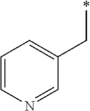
C1=CN=CC(C*)=C1
